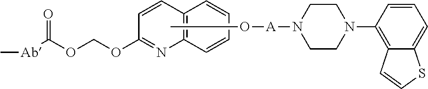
C12=C(C=CC=C1)N=C(OCOC([Ab]C)=O)C=C2.CO[A]N1CCN(C2=C3C(=CC=C2)SC=C3)CC1
